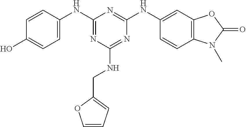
C1(O)=CC=C(NC2=NC(NCC3=CC=CO3)=NC(NC3=CC4=C(C=C3)N(C)C(=O)O4)=N2)C=C1
